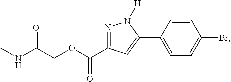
C1(C2=CC(C(OCC(NC)=O)=O)=NN2[H])=CC=C(Br)C=C1
